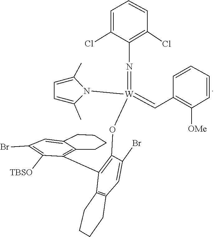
C1=CC(Cl)=C(N=[W](=CC2=C([OMe])C=CC=C2)(OC2=C(C3=C4C(=CC(Br)=C3[TBSO])CCCC4)C3=C(C=C2Br)CCCC3)N2C(C)=CC=C2C)C(Cl)=C1
